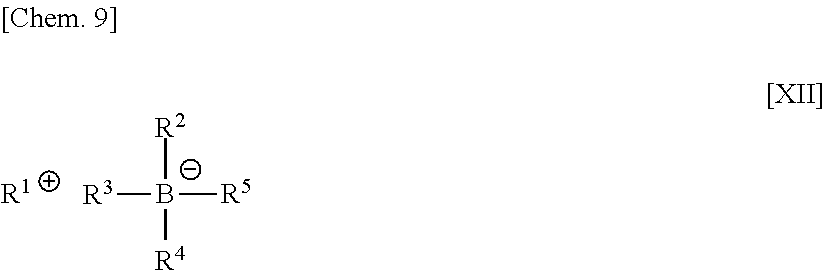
[R1].[R3][B-]([R5])([R2])[R4]
